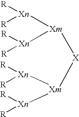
[Xm]([Xn]([R])[R])([Xn]([R])[R])[X][Xm]([Xn]([R])[R])[Xn]([R])[R]
